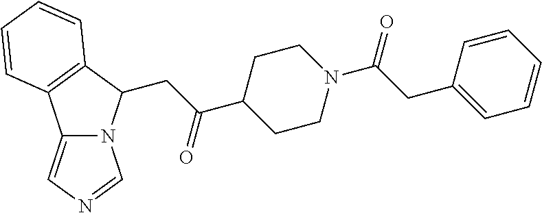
C12=CN=CN1C(CC(=O)C1CCN(C(CC3=CC=CC=C3)=O)CC1)C1=C2C=CC=C1
